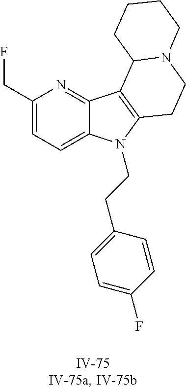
C1(CF)=CC=C2C(=N1)C1=C(N2CCC2=CC=C(F)C=C2)CCN2C1CCCC2
